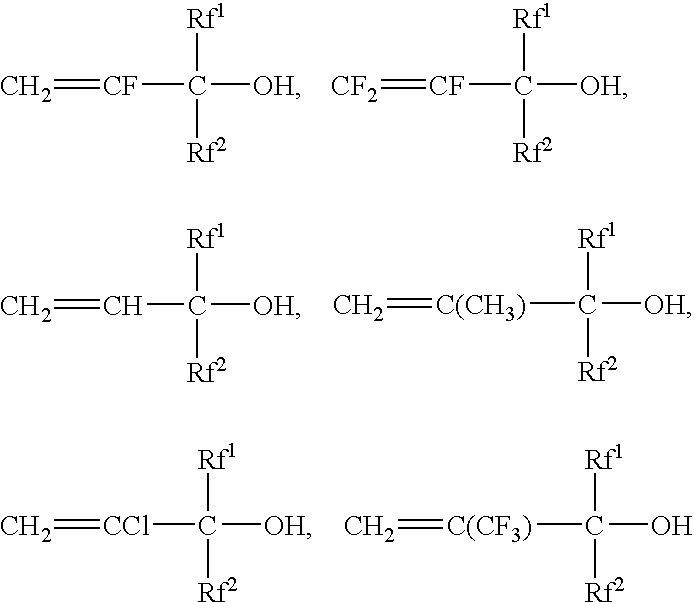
C=[CF]C([OH])([Rf1])[Rf2].[CF2]=[CF]C([OH])([Rf1])[Rf2].C=CC([OH])([Rf1])[Rf2].C=[C(CH3)]C([OH])([Rf1])[Rf2].C=[CCl]C([OH])([Rf1])[Rf2].C=[C(CF3)]C(O)([Rf1])[Rf2]
